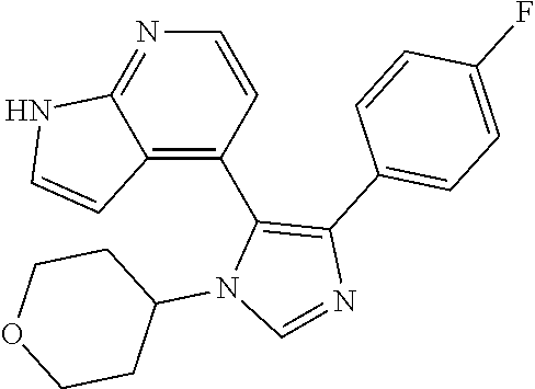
C1=CN=C2C(=C1C1=C(C3=CC=C(F)C=C3)N=CN1C1CCOCC1)C=CN2
